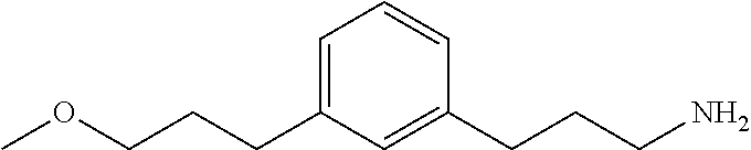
C1(CCCN)=CC(CCCOC)=CC=C1
